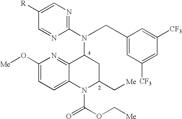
[R]C1=CN=C(N(C2C3=NC(O[Me])=CC=C3N(C(OC[Me])=O)C(C[Me])C2)CC2=CC([CF3])=CC([CF3])=C2)N=C1
